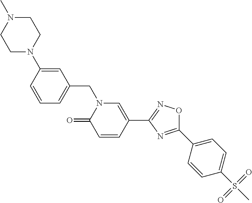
C1=CC(N2CCN(C)CC2)=CC(CN2C(=O)C=CC(C3=NOC(C4=CC=C(S(C)(=O)=O)C=C4)=N3)=C2)=C1
